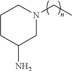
C1CC(N)CN(CC)C1
